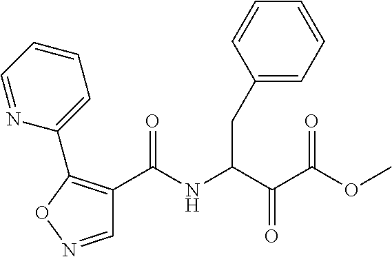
C1(C(NC(C(C(=O)OC)=O)CC2=CC=CC=C2)=O)=C(C2=CC=CC=N2)ON=C1
